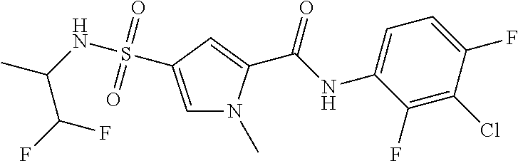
C1(F)=C(Cl)C(F)=CC=C1NC(=O)C1=CC(S(NC(C(F)F)C)(=O)=O)=CN1C
